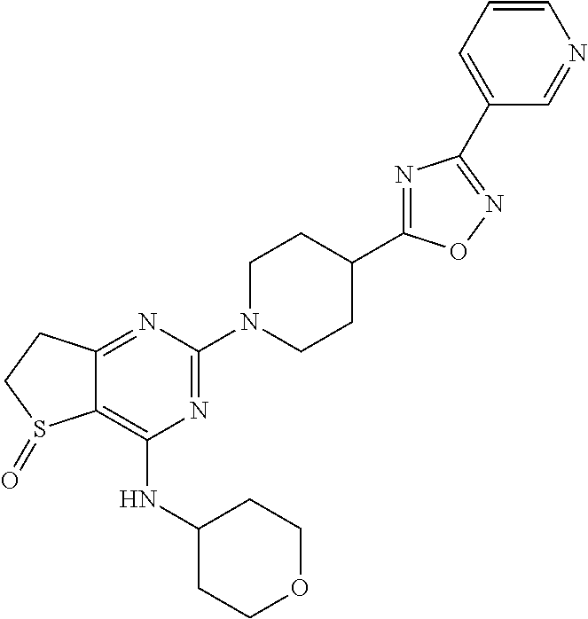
C12=NC(N3CCC(C4=NC(C5=CC=CN=C5)=NO4)CC3)=NC(NC3CCOCC3)=C1S(=O)CC2
